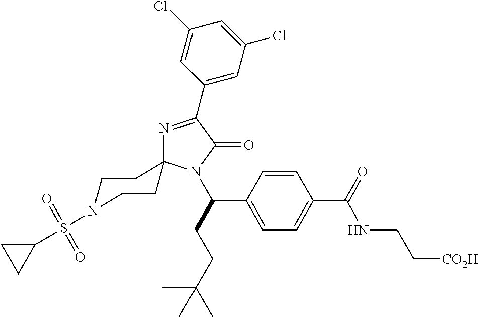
N1=C(C2=CC(Cl)=CC(Cl)=C2)C(=O)N(C(CCC(C)(C)C)C2=CC=C(C(=O)NCC[CO2H])C=C2)C12CCN(S(C1CC1)(=O)=O)CC2
